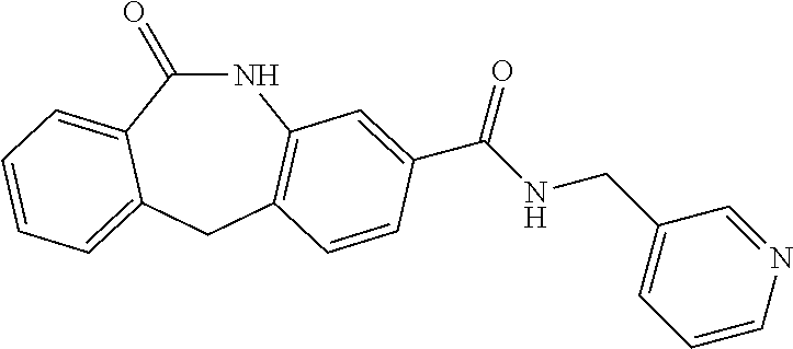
N1C(=O)C2=CC=CC=C2CC2=C1C=C(C(NCC1=CC=CN=C1)=O)C=C2
